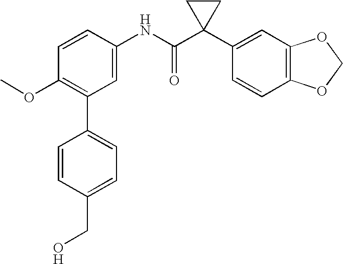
C1=CC(NC(C2(C3=CC4=C(C=C3)OCO4)CC2)=O)=CC(C2=CC=C(CO)C=C2)=C1OC
